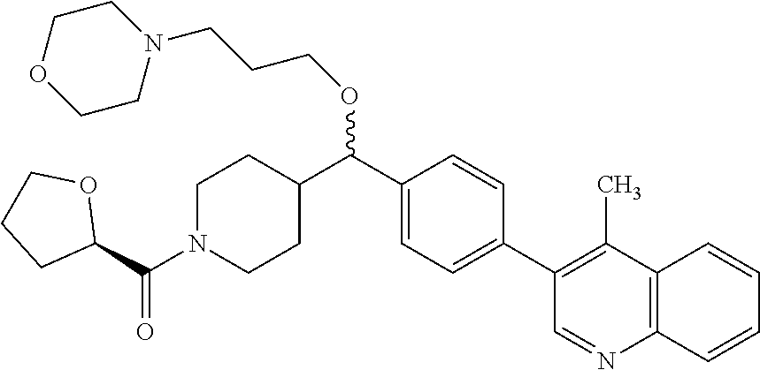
C1N(C(C2OCCC2)=O)CCC(C(C2=CC=C(C3=C(C)C4=C(N=C3)C=CC=C4)C=C2)OCCCN2CCOCC2)C1
